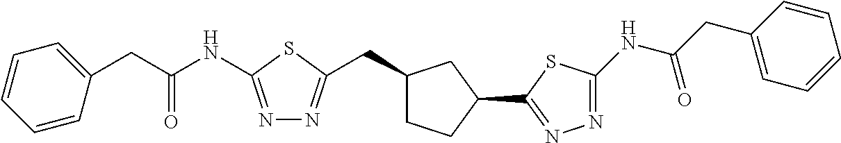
C1=CC=CC(CC(NC2=NN=C(CC3CCC(C4=NN=C(NC(CC5=CC=CC=C5)=O)S4)C3)S2)=O)=C1
